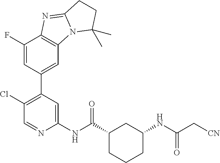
C1(Cl)=C(C2=CC3=C(C(F)=C2)N=C2N3C(C)(C)CC2)C=C(NC(C2CCCC(NC(C[CN])=O)C2)=O)N=C1
